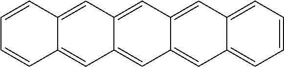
C1=CC2=CC3=CC4=CC5=CC=CC=C5C=C4C=C3C=C2C=C1
